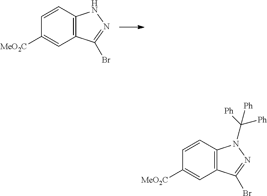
C1=CC2=C(C=C1[MeO2C])C(Br)=NN2.C1=CC2=C(C=C1[MeO2C])C(Br)=NN2C([Ph])([Ph])[Ph]
